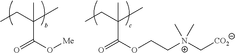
C(CC)(C)(C(=O)O[Me])C.C(CC)(C)(C(=O)OCC[N+](C[CO2])(C)C)C
